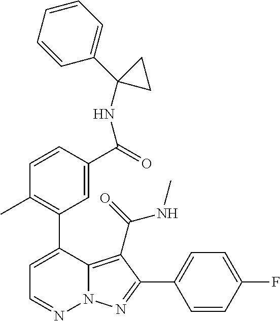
C1=C(C2=C(C)C=CC(C(NC3(C4=CC=CC=C4)CC3)=O)=C2)C2=C(C(NC)=O)C(C3=CC=C(F)C=C3)=NN2N=C1
